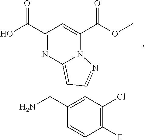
C1(C(O)=O)=NC2=CC=NN2C(C(OC)=O)=C1.C1(F)=C(Cl)C=C(CN)C=C1
